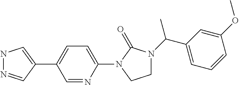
N1N=CC(C2=CC=C(N3C(=O)N(C(C4=CC=CC(OC)=C4)C)CC3)N=C2)=C1
